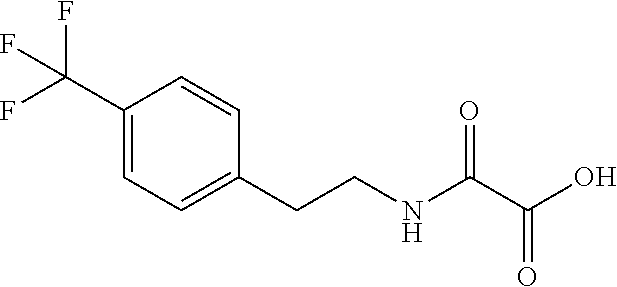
C(NC(C(O)=O)=O)CC1=CC=C(C(F)(F)F)C=C1
